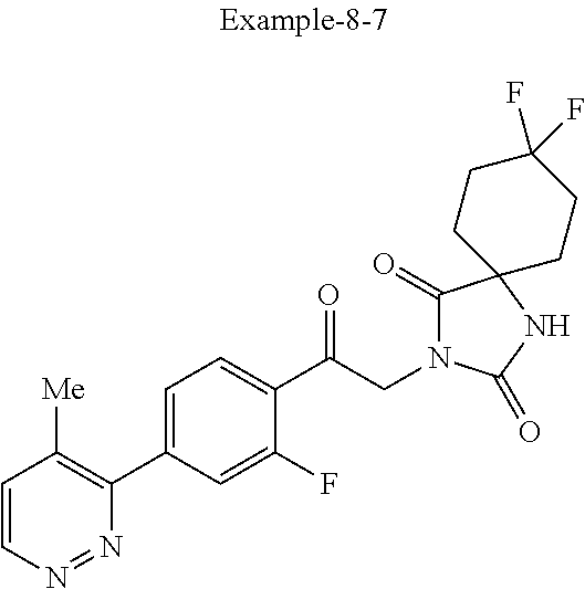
C1=CN=NC(C2=CC=C(C(CN3C(=O)C4(NC3=O)CCC(F)(F)CC4)=O)C(F)=C2)=C1[Me]
